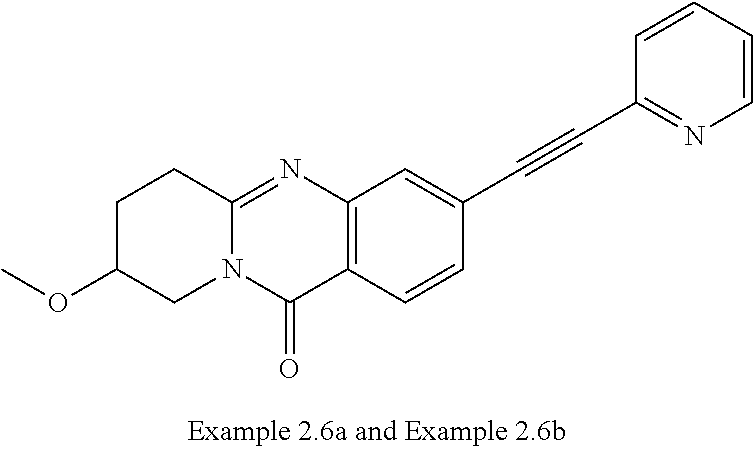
C12=NC3=C(C(=O)N1CC(OC)CC2)C=CC(C#CC1=NC=CC=C1)=C3
